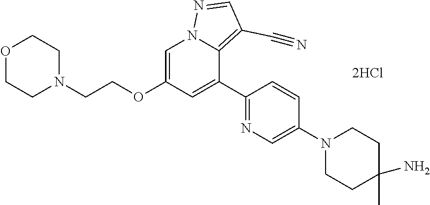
C1=C(OCCN2CCOCC2)C=C(C2=NC=C(N3CCC(C)(N)CC3)C=C2)C2=C(C#N)C=NN12
